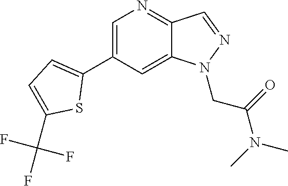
C1=C(C2=CC=C(C(F)(F)F)S2)C=C2C(=N1)C=NN2CC(N(C)C)=O
